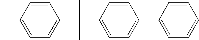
C1=CC(C(C2=CC=C(C3=CC=CC=C3)C=C2)(C)C)=CC=C1C
